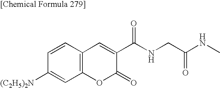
C1=CC2=C(C=C1[(C2H5)2N])OC(=O)C(C(NCC(NC)=O)=O)=C2
